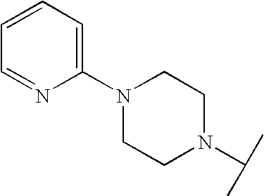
C1N(C(C)C)CCN(C2=CC=CC=N2)C1
